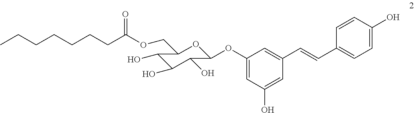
C1(OC2OC(COC(CCCCCCC)=O)C(O)C(O)C2O)=CC(O)=CC(C=CC2=CC=C(O)C=C2)=C1
